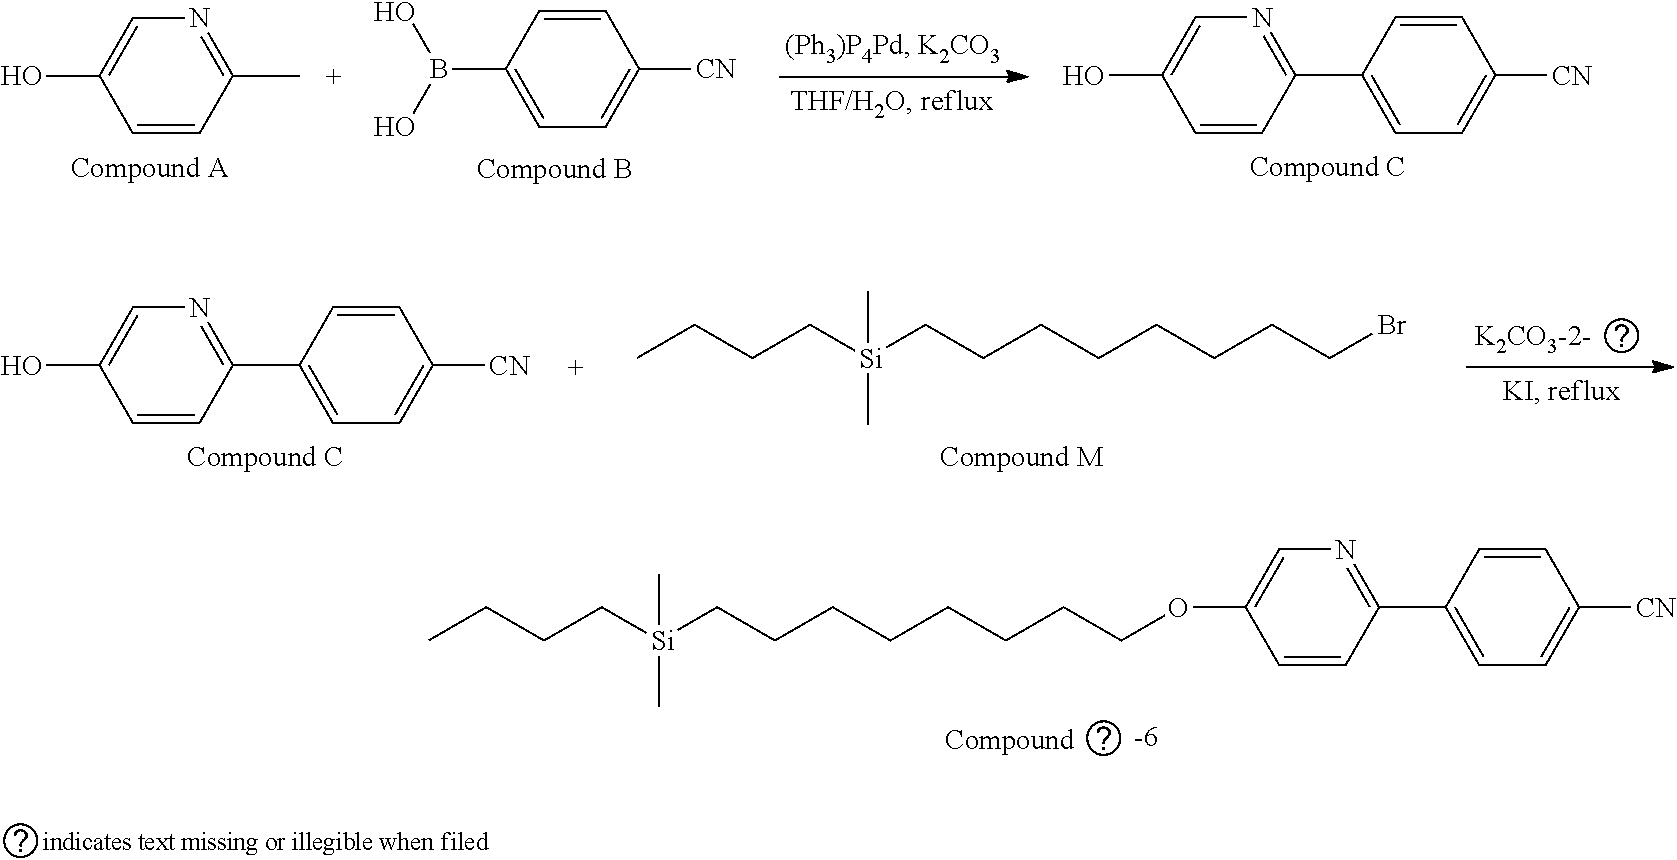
C1=CC(C)=NC=C1O.C1=C(B(O)O)C=CC([CN])=C1.C1=CC(C2=CC=C([CN])C=C2)=NC=C1O.C1=CC(C2=CC=C([CN])C=C2)=NC=C1O.C([Si](CCCCCCCCBr)(C)C)CCC.C([Si](CCCCCCCCOC1=CN=C(C2=CC=C([CN])C=C2)C=C1)(C)C)CCC
